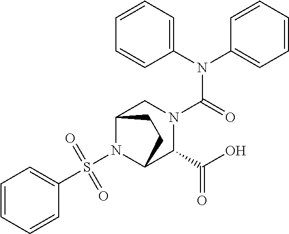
S(N1C2C(C(=O)O)N(C(N(C3=CC=CC=C3)C3=CC=CC=C3)=O)CC1CC2)(C1=CC=CC=C1)(=O)=O
